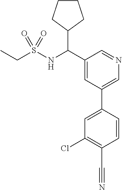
C1(C(NS(CC)(=O)=O)C2CCCC2)=CC(C2=CC(Cl)=C(C#N)C=C2)=CN=C1
